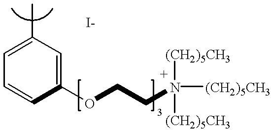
C1=C(C)C=C(OCCN([(CH2)5CH3])([(CH2)5CH3])[(CH2)5CH3])C=C1
